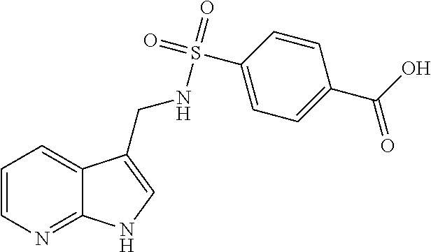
C12=NC=CC=C1C(CNS(C1=CC=C(C(O)=O)C=C1)(=O)=O)=CN2
